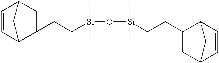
C1=CC2CC(CC[Si](C)(C)O[Si](C)(C)CCC3CC4C=CC3C4)C1C2
